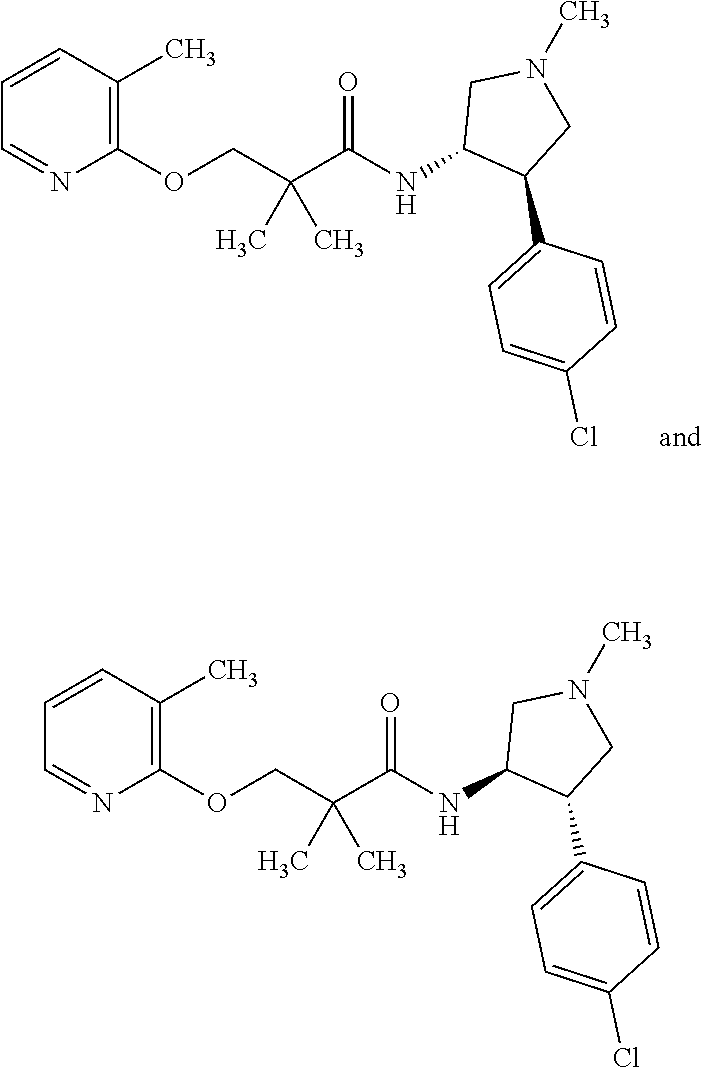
C1=CC(C)=C(OCC(C(NC2C(C3=CC=C(Cl)C=C3)CN(C)C2)=O)(C)C)N=C1.C1=CC(C)=C(OCC(C(NC2C(C3=CC=C(Cl)C=C3)CN(C)C2)=O)(C)C)N=C1
